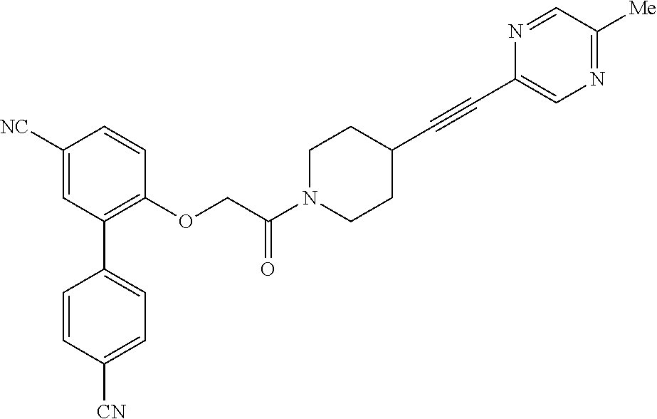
C1([NC])=CC(C2=CC=C([CN])C=C2)=C(OCC(N2CCC(C#CC3=CN=C([Me])C=N3)CC2)=O)C=C1
